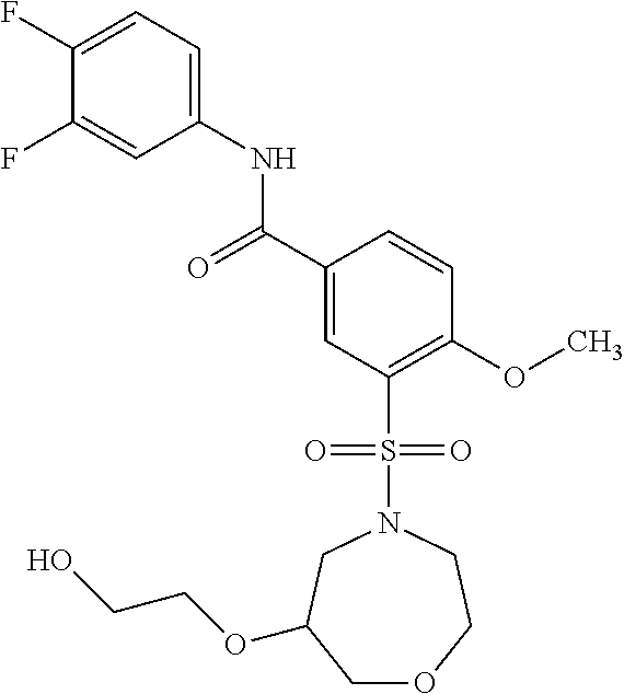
C1(F)=CC=C(NC(C2=CC(S(N3CC(OCCO)COCC3)(=O)=O)=C(OC)C=C2)=O)C=C1F
